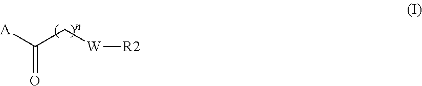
C(C[W][R2])([A])=O
